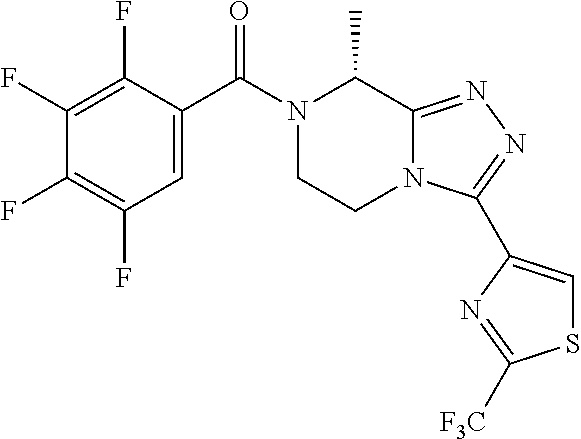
C1=C(C(N2CCN3C(=NN=C3C3=CSC([F3C])=N3)C2C)=O)C(F)=C(F)C(F)=C1F
